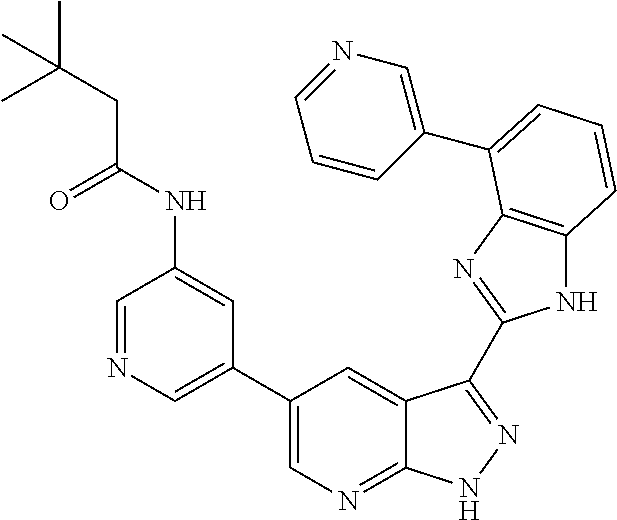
C1(C2=CN=C3C(=C2)C(C2=NC4=C(N2)C=CC=C4C2=CN=CC=C2)=NN3)=CN=CC(NC(CC(C)(C)C)=O)=C1
